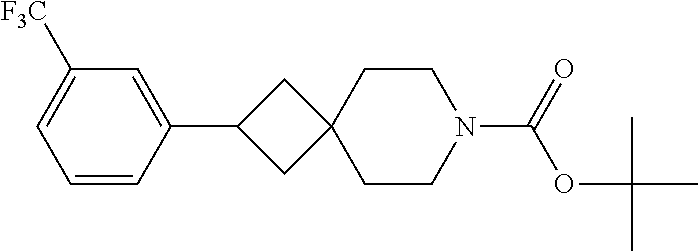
C1(C2CC3(C2)CCN(C(=O)OC(C)(C)C)CC3)=CC([F3C])=CC=C1
